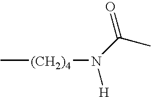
C[(CH2)4]N([H])C(C)=O
